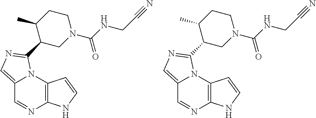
C12=CN=C(C3CN(C(=O)NCC#N)CCC3C)N1C1=C(N=C2)NC=C1.C12=CN=C(C3CN(C(=O)NCC#N)CCC3C)N1C1=C(N=C2)NC=C1
